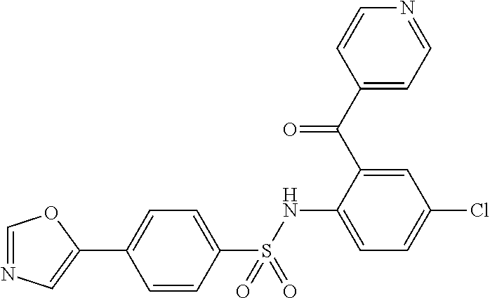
C1=CC(S(NC2=CC=C(Cl)C=C2C(C2=CC=NC=C2)=O)(=O)=O)=CC=C1C1=CN=CO1
